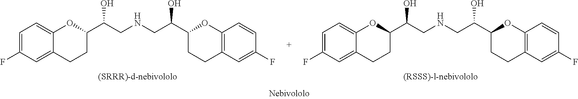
C1=C(F)C=C2C(=C1)OC(C(CNCC(C1OC3=C(CC1)C=C(F)C=C3)O)O)CC2.C1=C(F)C=C2C(=C1)OC(C(CNCC(C1OC3=C(CC1)C=C(F)C=C3)O)O)CC2
